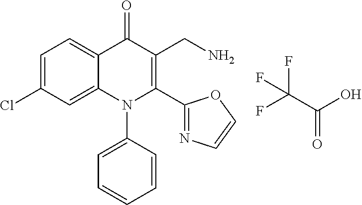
C1=C(Cl)C=C2C(=C1)C(=O)C(CN)=C(C1=NC=CO1)N2C1=CC=CC=C1.FC(C(O)=O)(F)F
